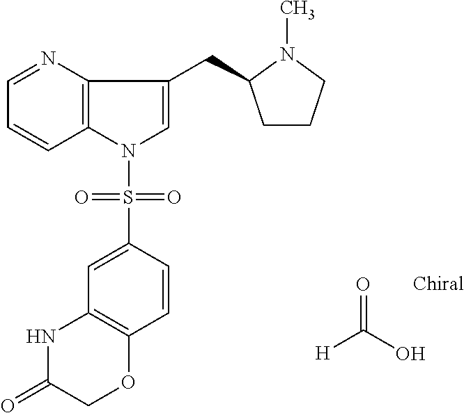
C1=NC2=C(C=C1)N(S(=O)(=O)C1=CC3=C(C=C1)OCC(=O)N3)C=C2CC1CCCN1C.[H]C(O)=O
